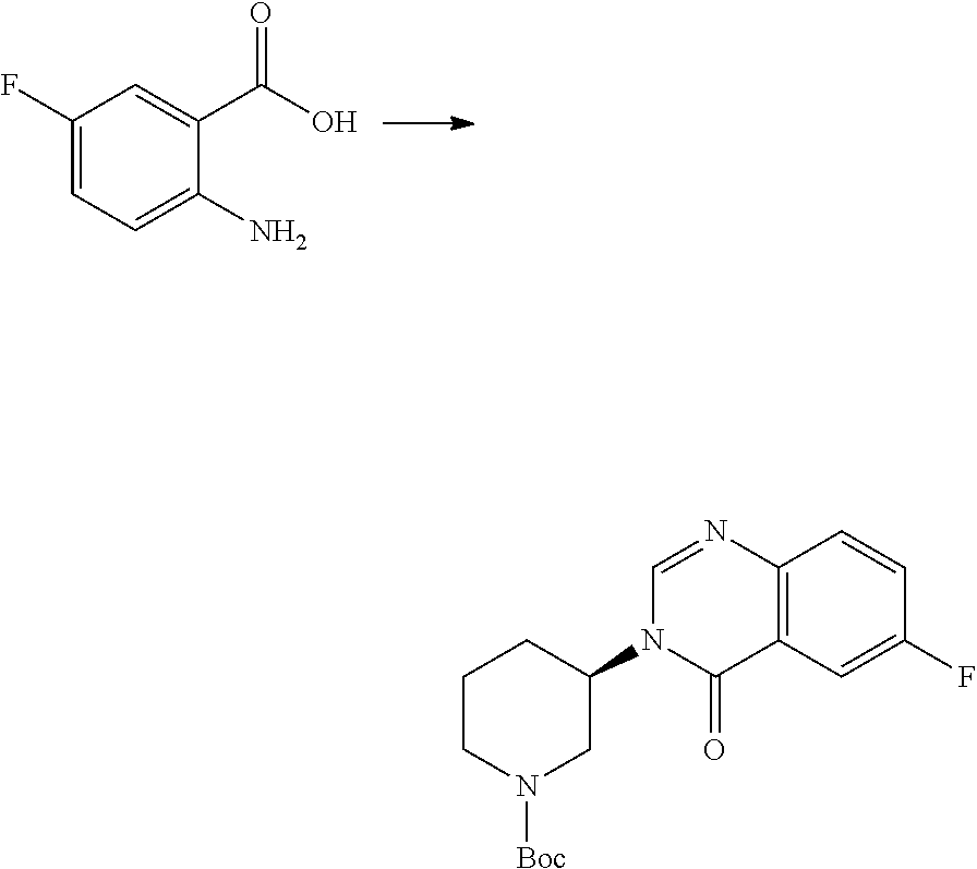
C1(F)=CC=C(N)C(C(O)=O)=C1.N1(C2CN([Boc])CCC2)C=NC2=C(C1=O)C=C(F)C=C2
